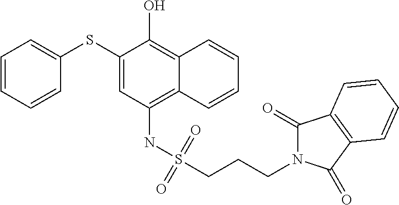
C1(SC2=CC=CC=C2)=CC(NS(CCCN2C(=O)C3=C(C2=O)C=CC=C3)(=O)=O)=C2C(=C1O)C=CC=C2
